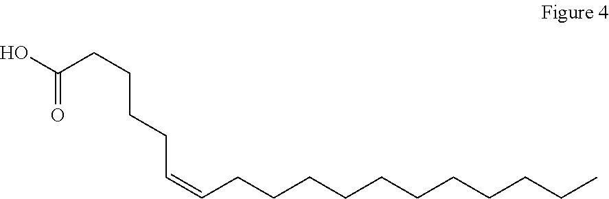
OC(CCCCC=CCCCCCCCCCCC)=O
